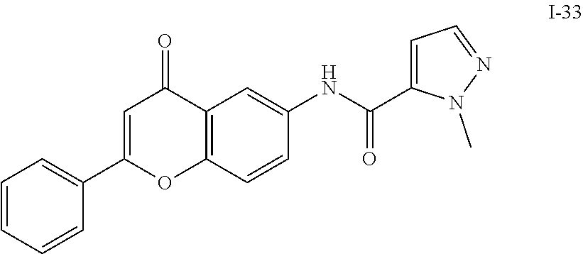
C1=CC=C(C2=CC(=O)C3=C(C=CC(NC(C4=CC=NN4C)=O)=C3)O2)C=C1
